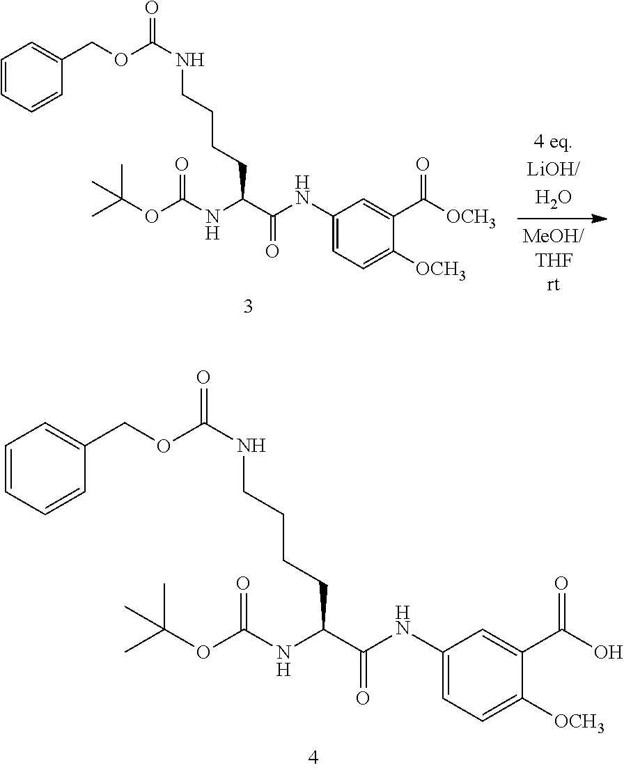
C1=CC=CC(COC(NCCCCC(C(NC2=CC=C([OCH3])C(C([OCH3])=O)=C2)=O)NC(OC(C)(C)C)=O)=O)=C1.C1=CC=CC(COC(NCCCCC(C(NC2=CC=C([OCH3])C(C(O)=O)=C2)=O)NC(OC(C)(C)C)=O)=O)=C1
